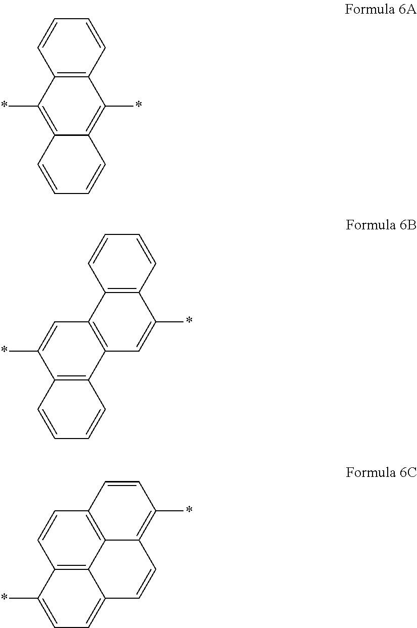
C12=C(C=CC=C1)C(*)=C1C(=C2*)C=CC=C1.C12=C(C=CC=C1)C(*)=CC1=C2C=C(*)C2=C1C=CC=C2.C12=C3C4=C(C=C1)C=CC(*)=C4C=CC3=CC=C2*
